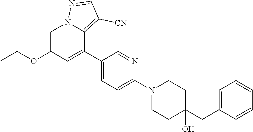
C1(C2=CC(OCC)=CN3C2=C([CN])C=N3)=CC=C(N2CCC(CC3=CC=CC=C3)(O)CC2)N=C1
